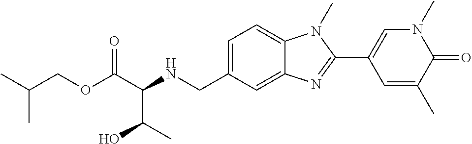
C1=C(CNC(C(OCC(C)C)=O)C(C)O)C=C2C(=C1)N(C)C(C1=CN(C)C(=O)C(C)=C1)=N2
